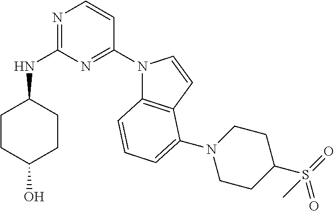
C1CC(O)CCC1NC1=NC=CC(N2C3=C(C=C2)C(N2CCC(S(=O)(=O)C)CC2)=CC=C3)=N1
